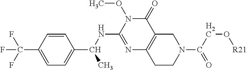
C1=CC(C(F)(F)F)=CC=C1C(NC1=NC2=C(C(=O)N1OC)CN(C(CO[R21])=O)CC2)C
